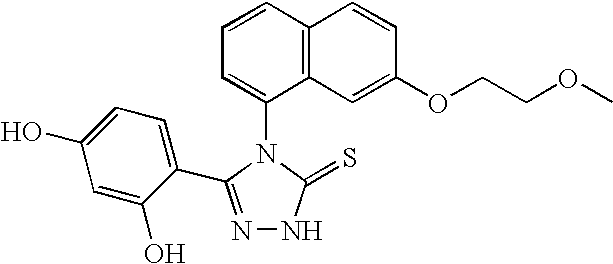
N1=C(C2=CC=C(O)C=C2O)N(C2=CC=CC3=C2C=C(OCCOC)C=C3)C(=S)N1
